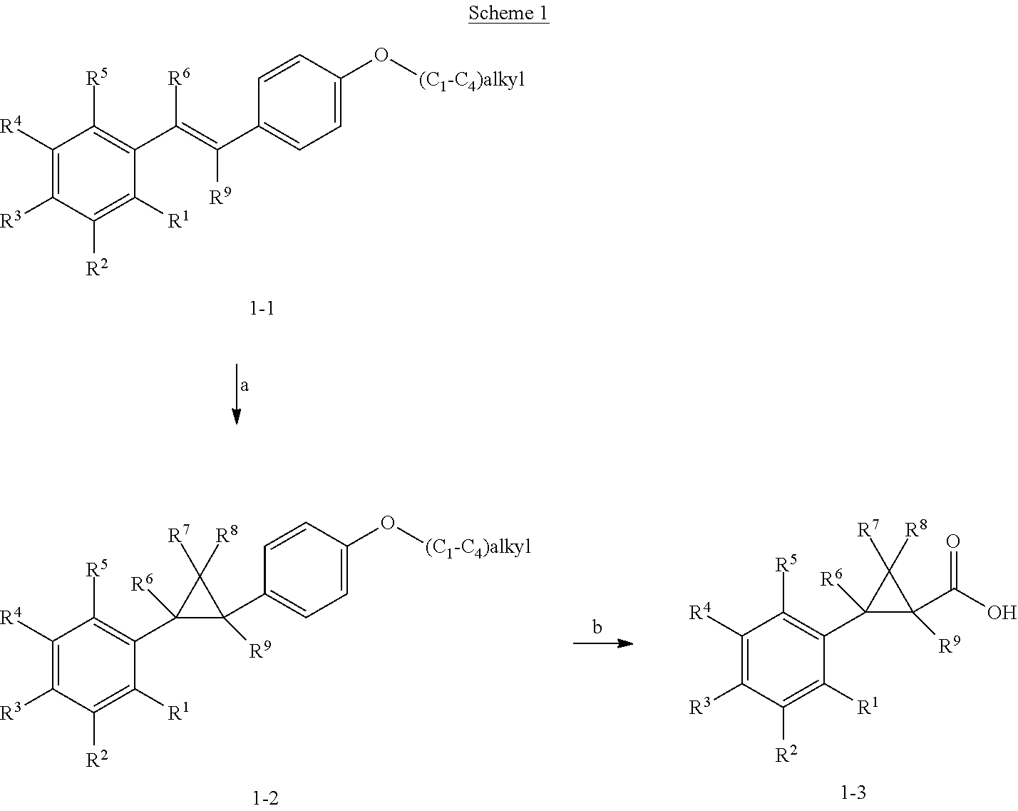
C1([R4])=C([R3])C([R2])=C([R1])C(C(=C([R9])C2=CC=C(O[(C1-C4)alkyl])C=C2)[R6])=C1[R5].C1([R4])=C([R3])C([R2])=C([R1])C(C2([R6])C(C3=CC=C(O[(C1-C4)alkyl])C=C3)([R9])C2([R7])[R8])=C1[R5].C1([R4])=C([R3])C([R2])=C([R1])C(C2([R6])C(C(O)=O)([R9])C2([R7])[R8])=C1[R5]
